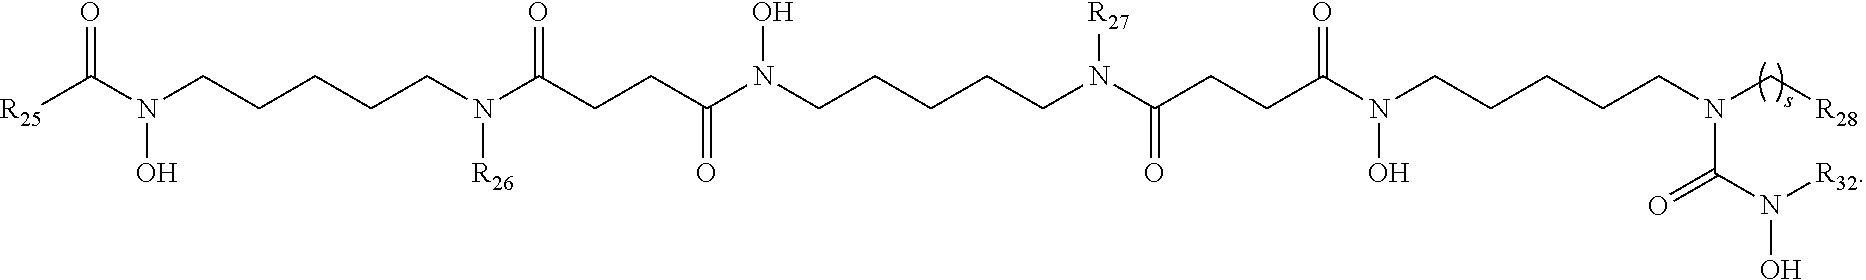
[R25]C(N(CCCCCN(C(CCC(N(CCCCCN(C(CCC(N(CCCCCN(C[R28])C(=O)N(O)[R32])O)=O)=O)[R27])O)=O)=O)[R26])O)=O
